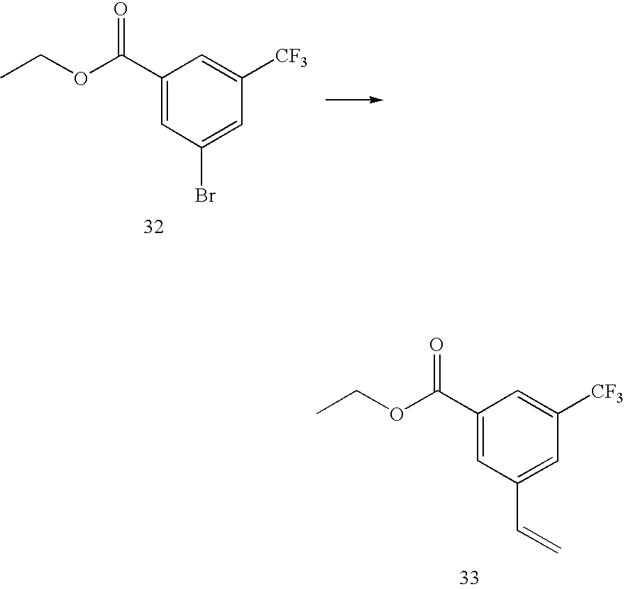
C1(C(OCC)=O)=CC(Br)=CC([CF3])=C1.C1(C(OCC)=O)=CC(C=C)=CC([CF3])=C1
